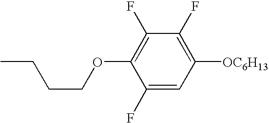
C1(F)=CC([OC6H13])=C(F)C(F)=C1OCCCC
